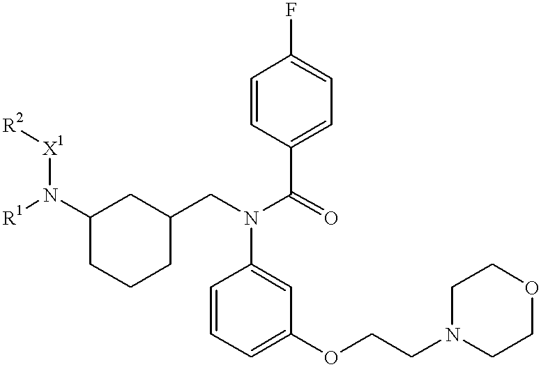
C1=CC=C(OCCN2CCOCC2)C=C1N(CC1CC(N([R1])[X1][R2])CCC1)C(=O)C1=CC=C(F)C=C1
